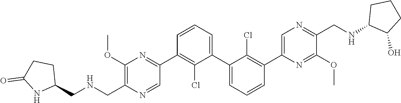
C1(OC)=C(C[HN]CC2CCC(=O)N2)N=CC(C2=C(Cl)C(C3=CC=CC(C4=CN=C(CNC5C(O)CCC5)C(OC)=N4)=C3Cl)=CC=C2)=N1
